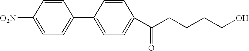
[O2N]C1=CC=C(C2=CC=C(C(CCCCO)=O)C=C2)C=C1
